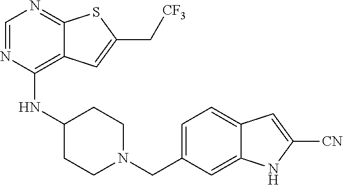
C1=NC(NC2CCN(CC3=CC=C4C(=C3)NC([CN])=C4)CC2)=C2C(=N1)SC(C[CF3])=C2
